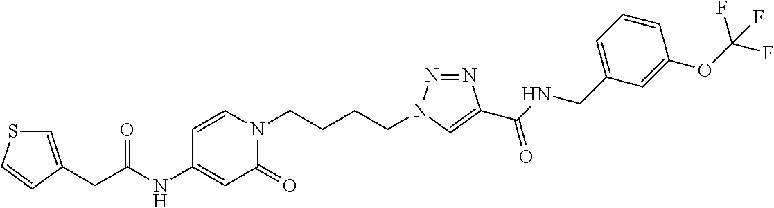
C(NC1=CC(=O)N(CCCCN2N=NC(C(NCC3=CC=CC(OC(F)(F)F)=C3)=O)=C2)C=C1)(=O)CC1=CSC=C1
